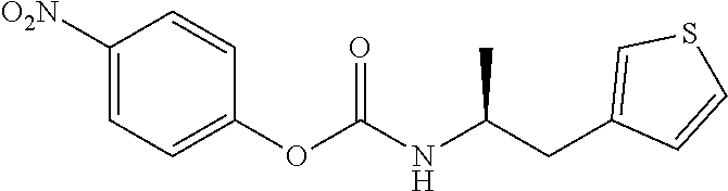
C1([O2N])=CC=C(OC(NC(CC2=CSC=C2)C)=O)C=C1
